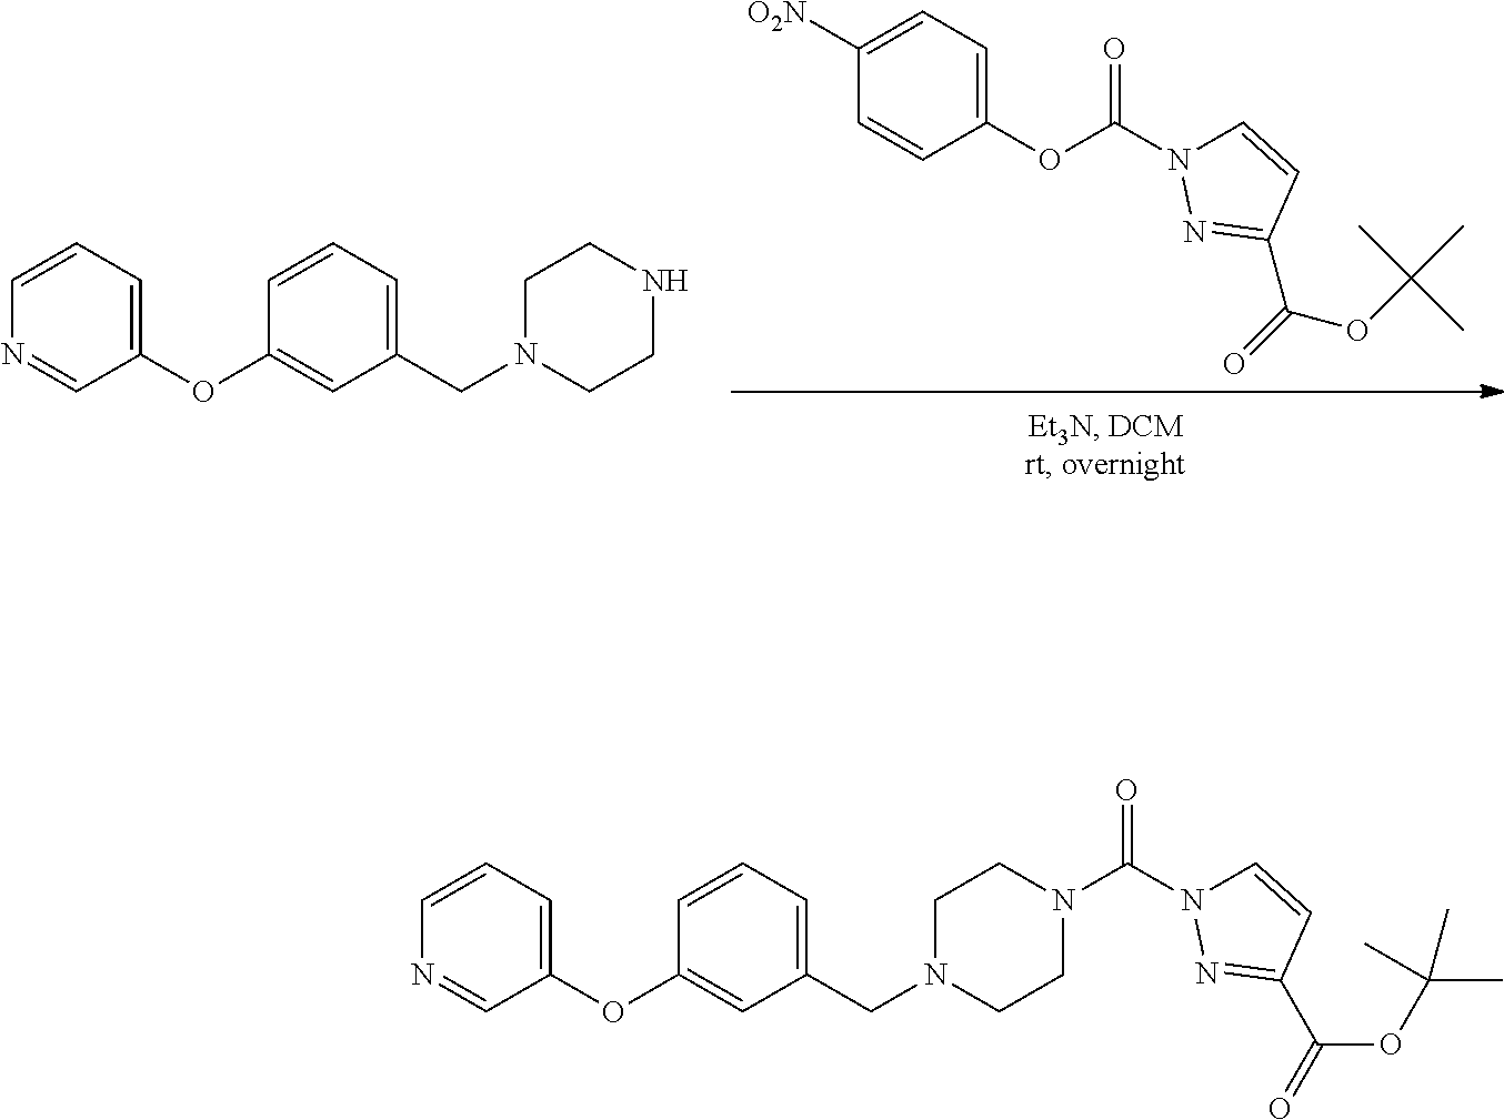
C1=CC(OC(=O)N2C=CC(C(=O)OC(C)(C)C)=N2)=CC=C1[O2N].N1=CC(OC2=CC(CN3CCNCC3)=CC=C2)=CC=C1.N1=CC(OC2=CC(CN3CCN(C(=O)N4C=CC(C(=O)OC(C)(C)C)=N4)CC3)=CC=C2)=CC=C1
